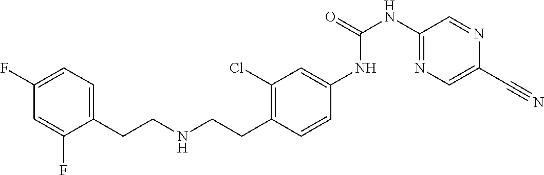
C1(F)=CC(F)=CC=C1CCNCCC1=C(Cl)C=C(NC(NC2=NC=C(C#N)N=C2)=O)C=C1
